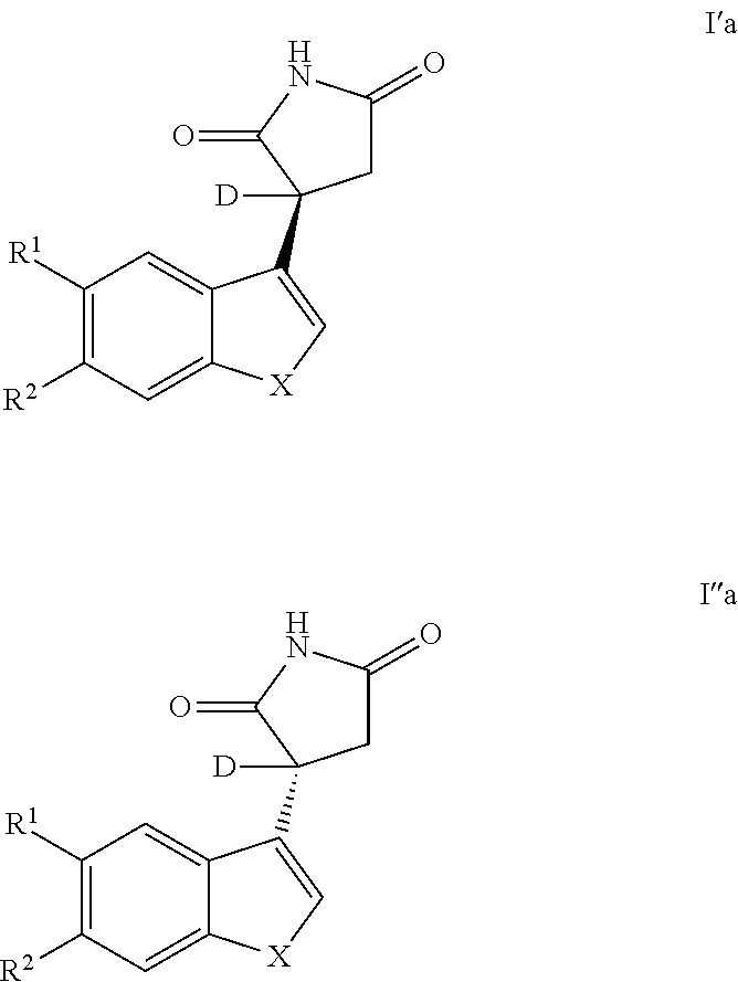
C1([R1])=C([R2])C=C2C(=C1)C(C1([D])CC(=O)NC1=O)=C[X]2.C1([R1])=C([R2])C=C2C(=C1)C(C1([D])CC(=O)NC1=O)=C[X]2
